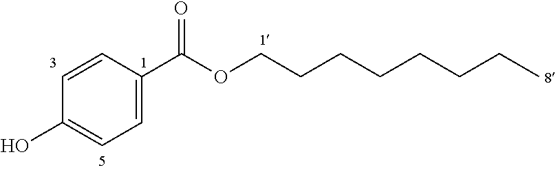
C1(O)=CC=C(C(OCCCCCCCC)=O)C=C1
